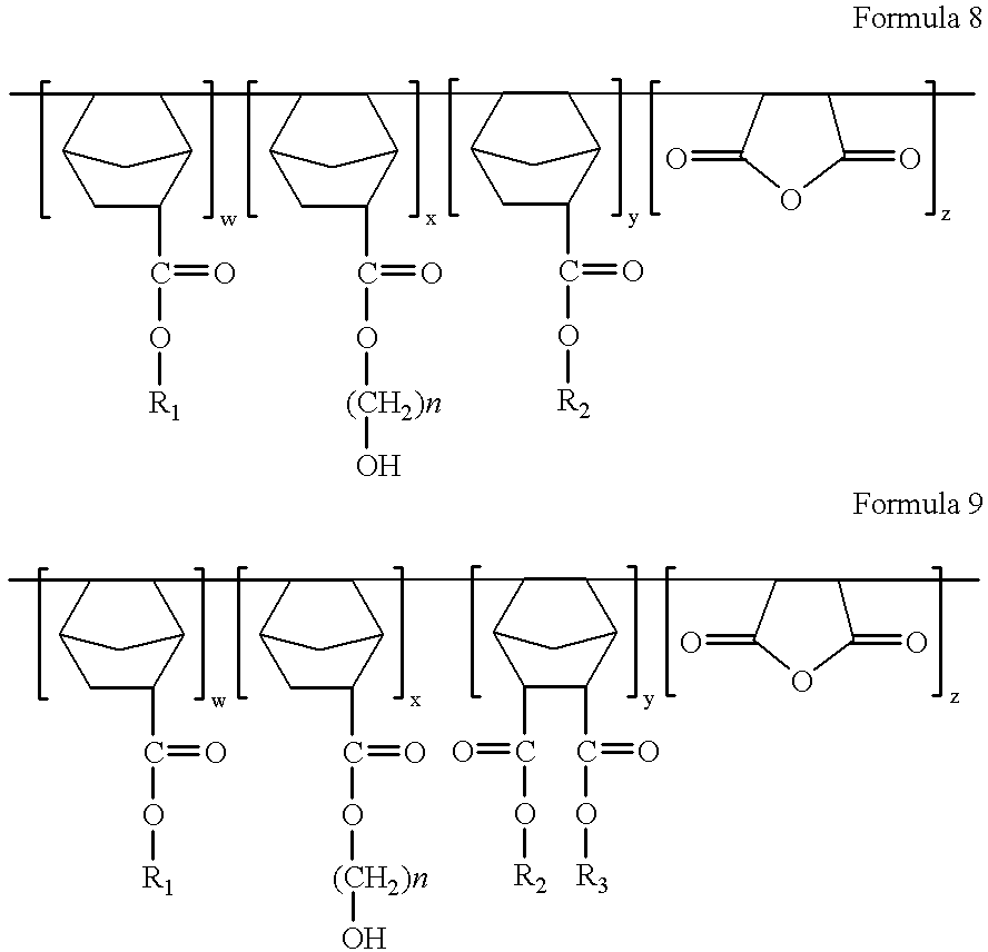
C1(C)C2CC(C(O[R1])=O)C(C1C1C3CC(C(O[(CH2)n]O)=O)C(C1C1C4CC(C(O[R2])=O)C(C1C1C(C)C(=O)OC1=O)C4)C3)C2.C1(C)C2CC(C(O[R1])=O)C(C1C1C3CC(C(O[(CH2)n]O)=O)C(C1C1C4C(C(=O)O[R2])C(C(O[R3])=O)C(C1C1C(C)C(=O)OC1=O)C4)C3)C2
